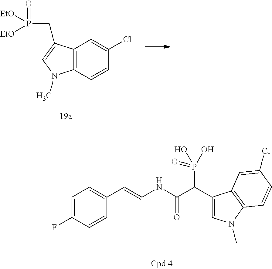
C12=C(C=CC(Cl)=C1)N(C)C=C2CP(=O)([EtO])[EtO].C1=C(F)C=CC(C=CNC(C(C2=CN(C)C3=C2C=C(Cl)C=C3)P(O)(O)=O)=O)=C1
